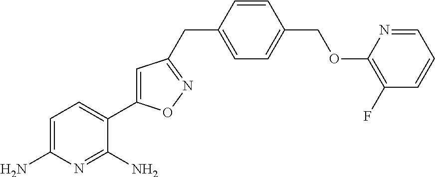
C1=C(N)N=C(N)C(C2=CC(CC3=CC=C(COC4=C(F)C=CC=N4)C=C3)=NO2)=C1
